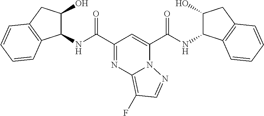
C(C1=NC2=C(F)C=NN2C(C(=O)NC2C(O)CC3=C2C=CC=C3)=C1)(=O)NC1C(O)CC2=C1C=CC=C2
